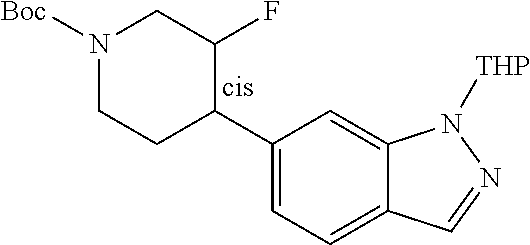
C1(C2C(F)CN([Boc])CC2)=CC=C2C(=C1)N([THP])N=C2
